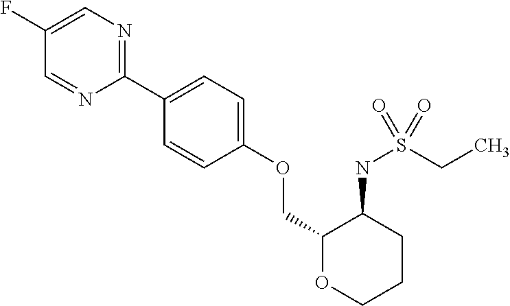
C1(F)=CN=C(C2=CC=C(OCC3OCCCC3NS(CC)(=O)=O)C=C2)N=C1
